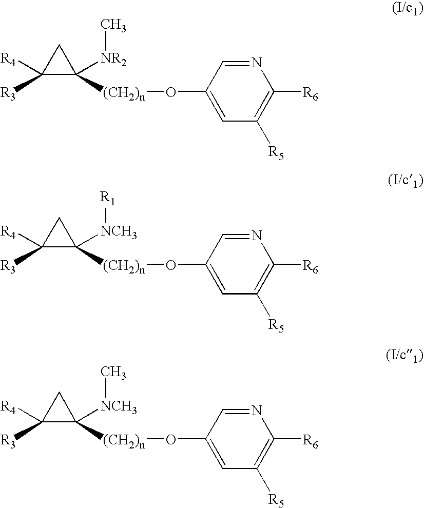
C1([R4])([R3])C([NR2]C)([(CH2)n]OC2=CC([R5])=C([R6])N=C2)C1.C1([R4])([R3])C([NCH3][R1])([(CH2)n]OC2=CC([R5])=C([R6])N=C2)C1.C1([R4])([R3])C([NCH3]C)([(CH2)n]OC2=CC([R5])=C([R6])N=C2)C1
